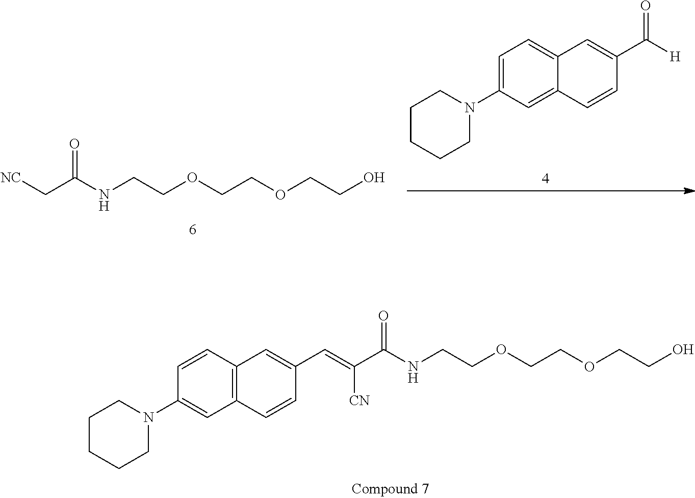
C1CCCN(C2=CC3=C(C=C2)C=C(C=C(C(NCCOCCOCCO)=O)[CN])C=C3)C1.C1CCCN(C2=CC=C3C(=C2)C=CC(C([H])=O)=C3)C1.C(NCCOCCOCCO)(=O)C[NC]
